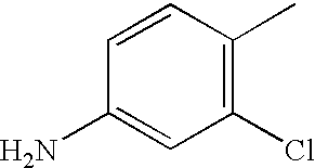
C1=CC(N)=CC(Cl)=C1C
